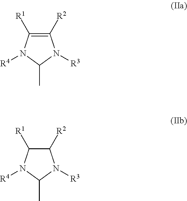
C1([R2])=C([R1])N([R4])C(C)N1[R3].C1([R2])C([R1])N([R4])C(C)N1[R3]
